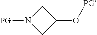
C1N([PG])CC1O[PG]
